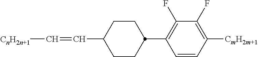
C1CC(C2=C(F)C(F)=C([CmH2m+1])C=C2)CCC1C=C[CnH2n+1]
